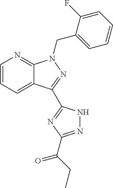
C1=CC=C2C(=N1)N(CC1=CC=CC=C1F)N=C2C1=NC(C(CC)=O)=NN1
